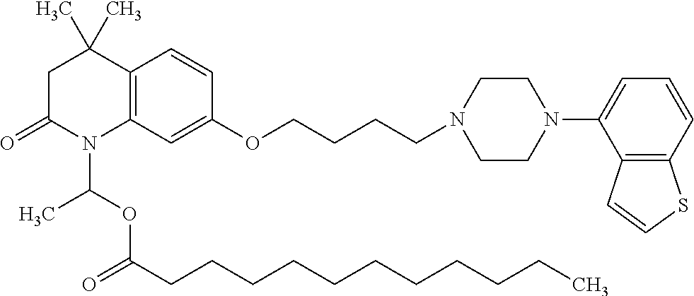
C12=C(C=C(OCCCCN3CCN(C4=CC=CC5=C4C=CS5)CC3)C=C1)N(C(OC(=O)CCCCCCCCCCC)C)C(=O)CC2(C)C
